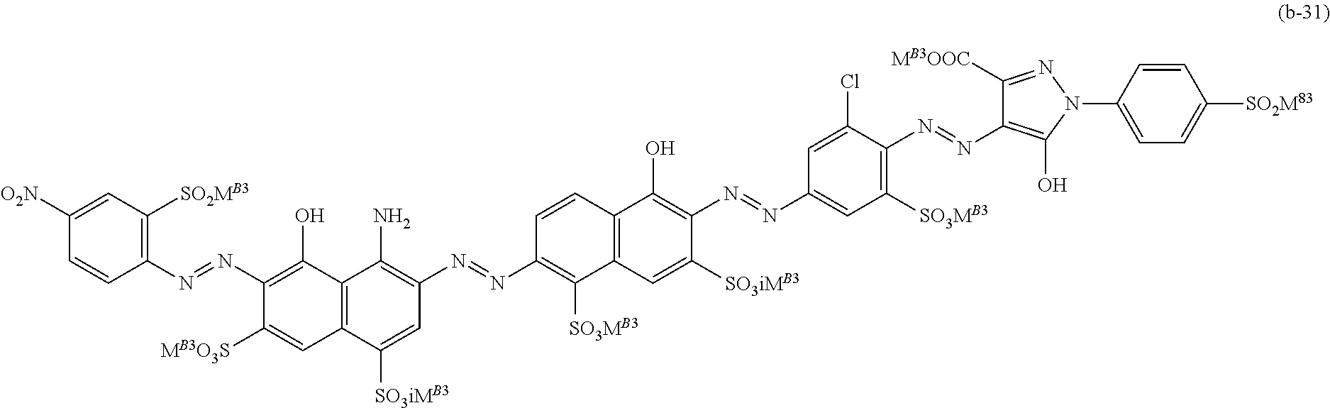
C1=C([O2N])C=CC(N=NC2=C(O)C3=C(C=C2[MB3O3S])C([SO3iMB3])=CC(N=NC2=C([SO3MB3])C4=C(C=C2)C(O)=C(N=NC2=CC([SO3MB3])=C(N=NC5=C(O)N(C6=CC=C([SO2M83])C=C6)N=C5[MB3OOC])C(Cl)=C2)C([SO3iMB3])=C4)=C3N)=C1[SO2MB3]
